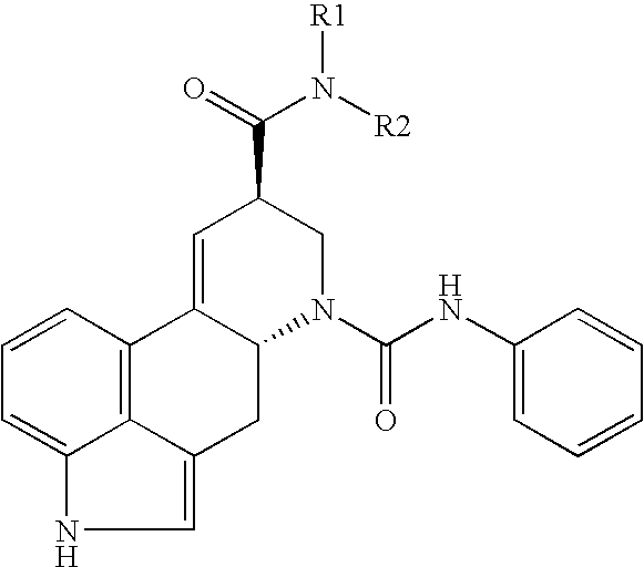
C1=CC=C2C3=C1C1=CC(C(=O)N([R2])[R1])CN(C(NC4=CC=CC=C4)=O)C1CC3=CN2
